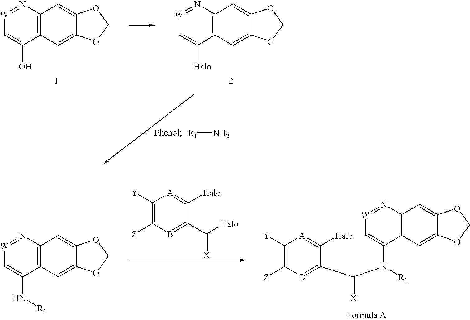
N1=[W]C=C(N[R1])C2=C1C=C1C(=C2)OCO1.C1([Y])=C([Z])B=C(C([Halo])=[X])C([Halo])=[A]1.C1([Y])=C([Z])B=C(C(N([R1])C2=C[W]=NC3=C2C=C2C(=C3)OCO2)=[X])C([Halo])=[A]1.N1=[W]C=C(O)C2=C1C=C1C(=C2)OCO1.N1=[W]C=C([Halo])C2=C1C=C1C(=C2)OCO1.[R1]N
